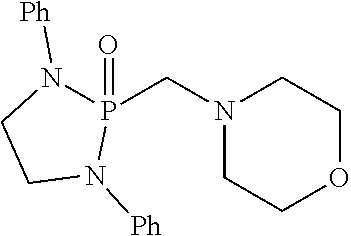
C(N1CCOCC1)P1(=O)N([Ph])CCN1[Ph]
